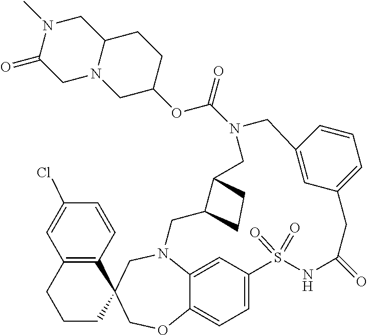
N12C3=CC(=CC=C3OCC3(C4=C(C=C(Cl)C=C4)CCC3)C1)S(=O)(=O)NC(=O)CC1=CC=CC(=C1)CN(C(OC1CCC3N(C1)CC(=O)N(C)C3)=O)CC1C(C2)CC1
